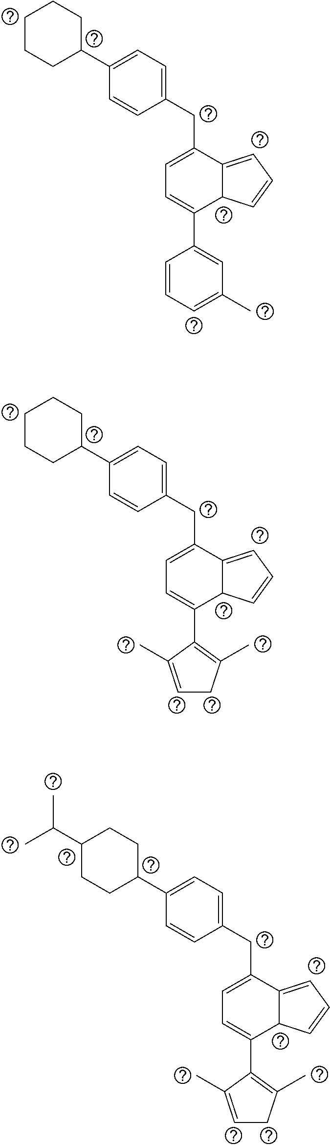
C1C(C2=CC=C(CC3=CC=C(C4=CC(C)=CC=C4)C4C3=CC=C4)C=C2)CCCC1.C1C(C2=CC=C(CC3=CC=C(C4=C(C)CC=C4C)C4C3=CC=C4)C=C2)CCCC1.C1C(C2=CC=C(CC3=CC=C(C4=C(C)CC=C4C)C4C3=CC=C4)C=C2)CCC(C(C)C)C1
